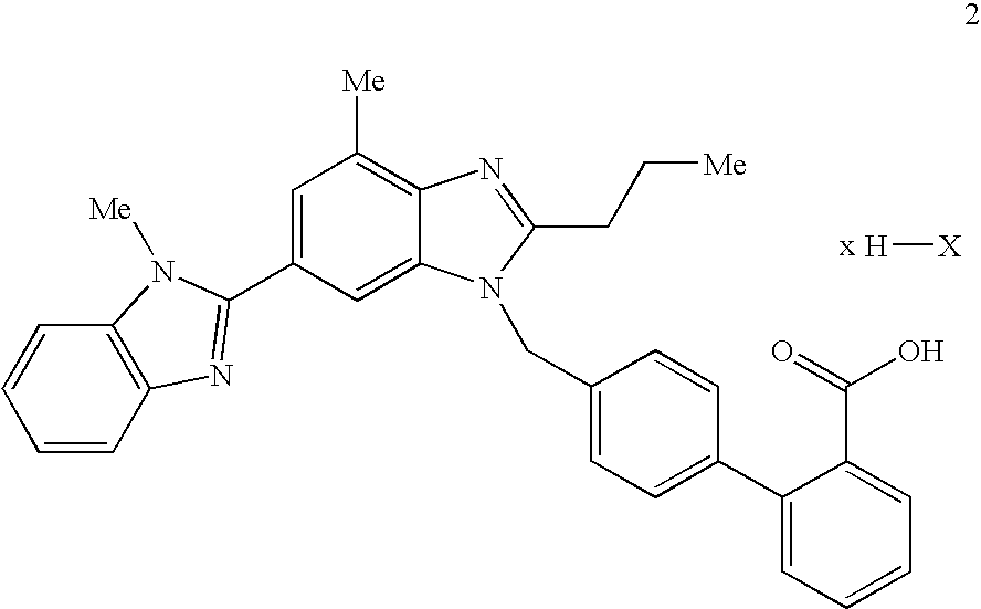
C1=CC2=C(C=C1)N([Me])C(C1=CC([Me])=C3C(=C1)N(CC1=CC=C(C4=CC=CC=C4C(O)=O)C=C1)C(CC[Me])=N3)=N2.[H][X]
